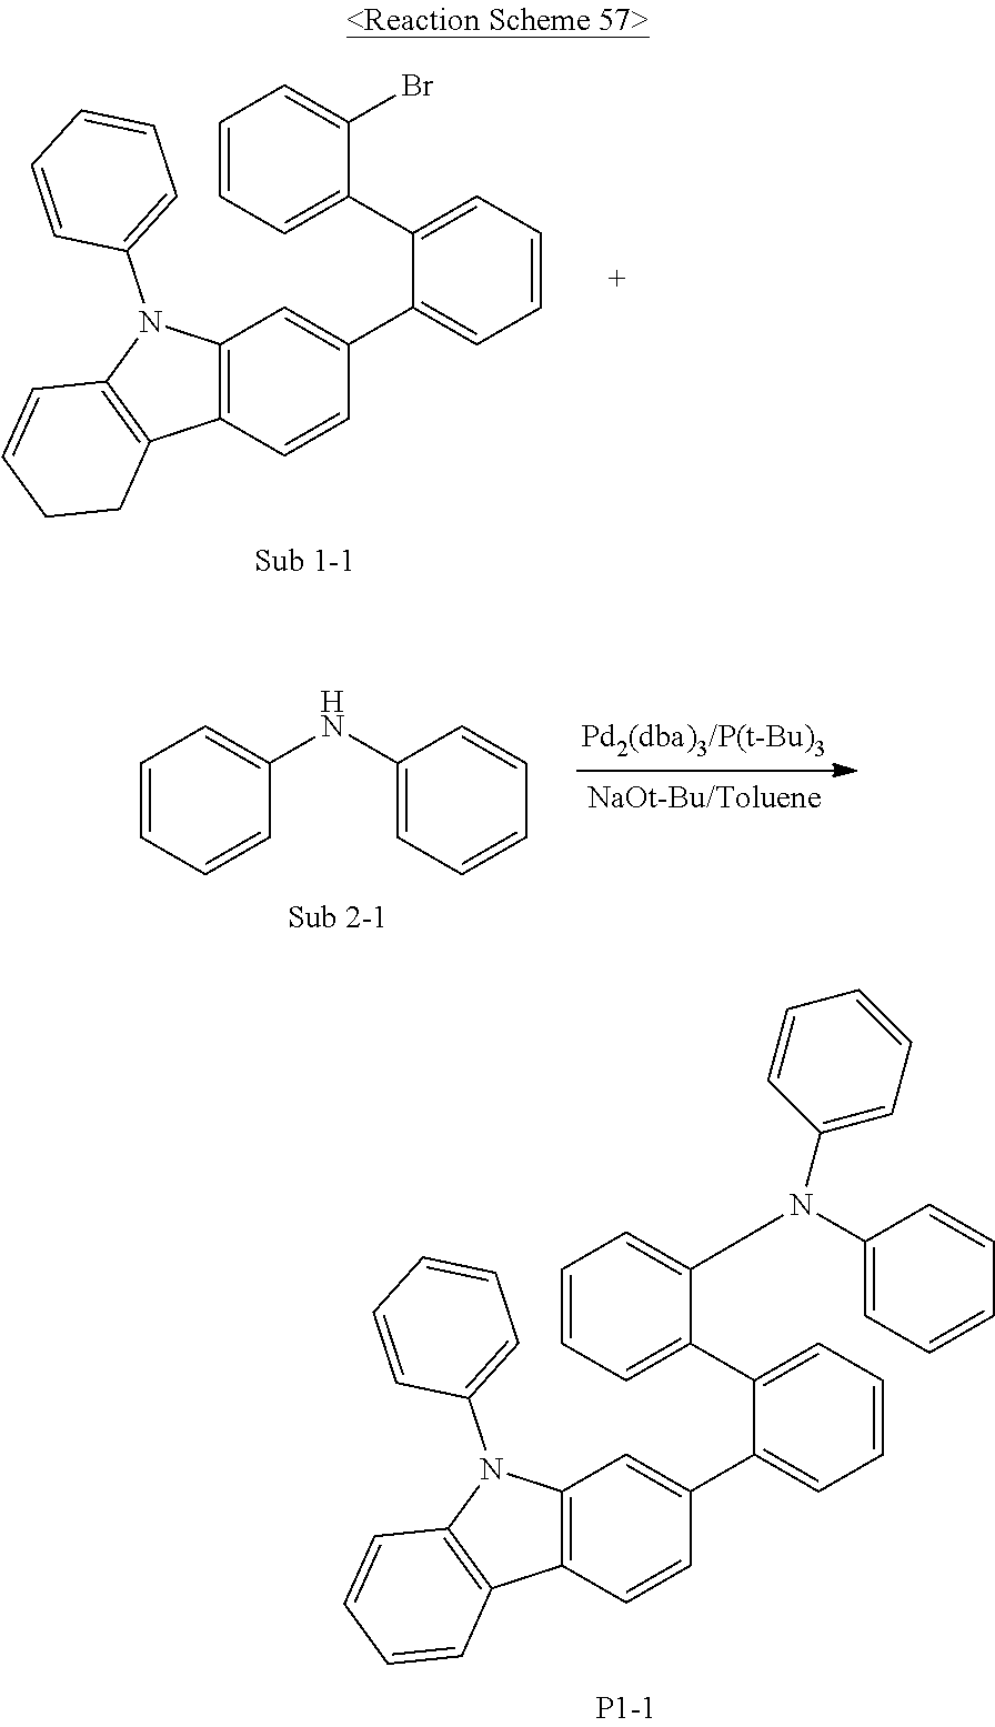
C12=C(N(C3=CC=CC=C3)C3=C1CCC=C3)C=C(C1=CC=CC=C1C1=CC=CC=C1Br)C=C2.C1=CC=CC(NC2=CC=CC=C2)=C1.C12=C(N(C3=CC=CC=C3)C3=C1C=CC=C3)C=C(C1=CC=CC=C1C1=CC=CC=C1N(C1=CC=CC=C1)C1=CC=CC=C1)C=C2
